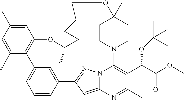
C1=C(C)C=C(F)C2=C1OC(C)CCCCOC1(C)CCN(C3=C(C(C(=O)OC)OC(C)(C)C)C(C)=NC4=CC(=NN43)C3=CC2=CC=C3)CC1
